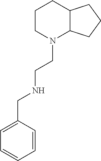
C1CCC2C(N1CCNCC1=CC=CC=C1)CCC2
